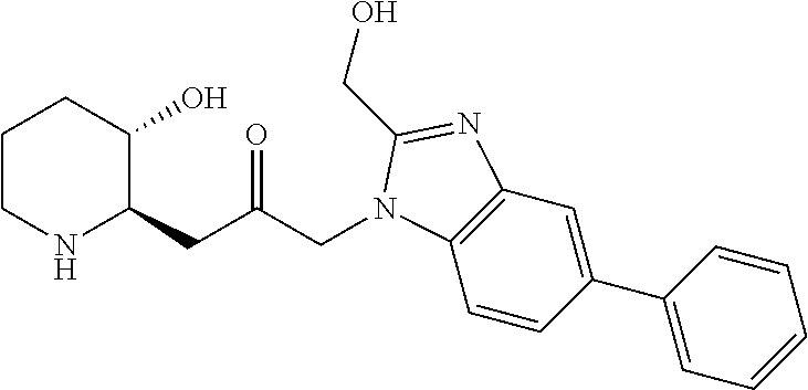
C1CNC(CC(CN2C3=C(C=C(C4=CC=CC=C4)C=C3)N=C2CO)=O)C(O)C1
